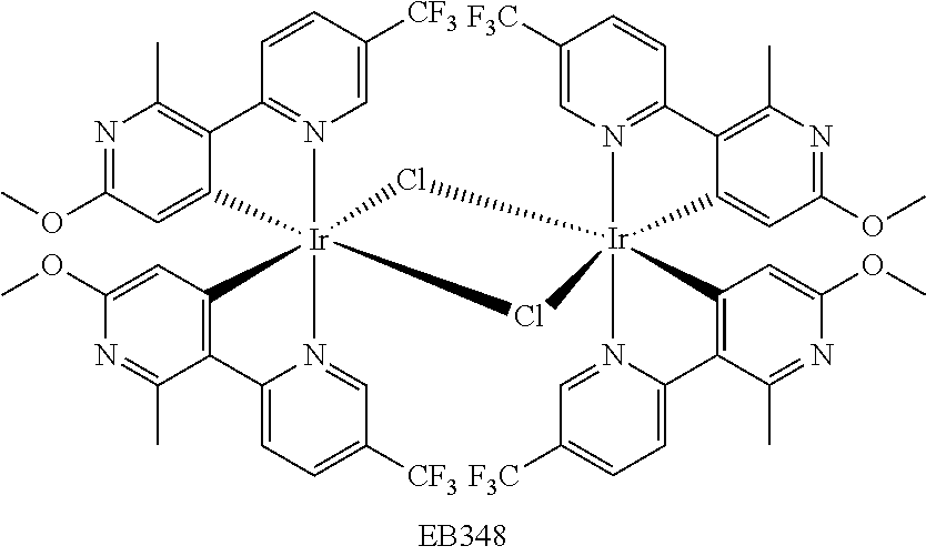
C1=CC([CF3])=CN2=C1C1=C(C)N=C(OC)C=C1[Ir]213(Cl[Ir]24(Cl1)(N1=C(C=CC([F3C])=C1)C1=C(C)N=C(OC)C=C21)N1=CC([F3C])=CC=C1C1=C4C=C(OC)N=C1C)N1=CC([CF3])=CC=C1C1=C3C=C(OC)N=C1C
